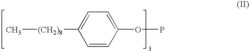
C[(CH2)8]C1=CC=C(OP)C=C1
